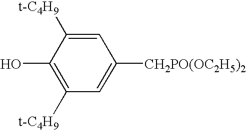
C1=C([CH2PO(OC2H5)2])C=C([t-C4H9])C(O)=C1[t-C4H9]
